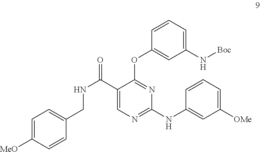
C1(C(NCC2=CC=C([MeO])C=C2)=O)=CN=C(NC2=CC([OMe])=CC=C2)N=C1OC1=CC(N[Boc])=CC=C1
